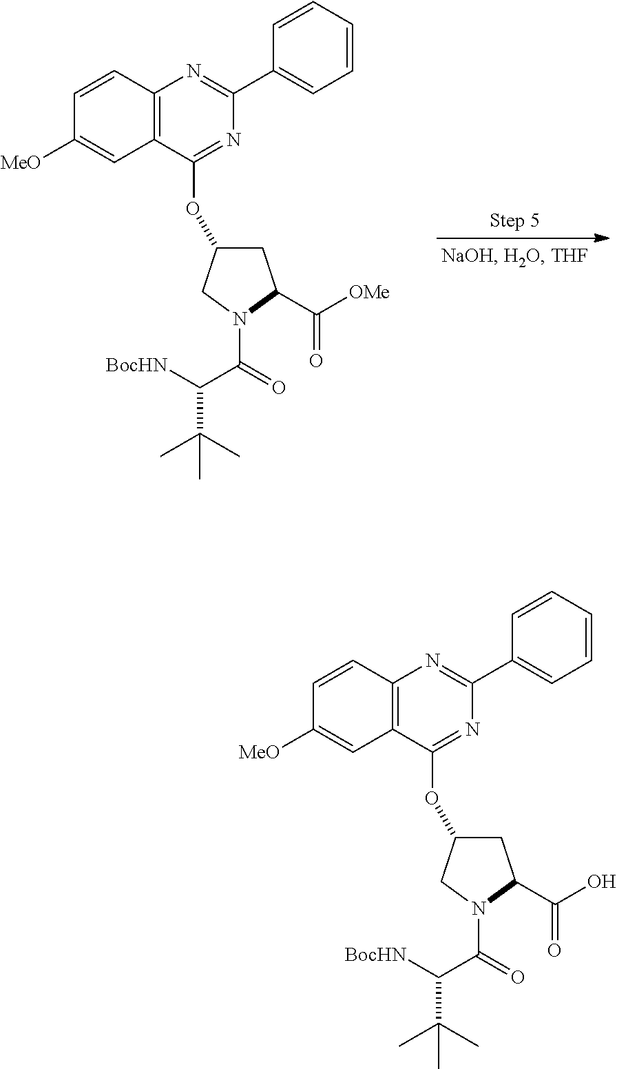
C12=C(C(OC3CC(C([OMe])=O)N(C(=O)C([BocHN])C(C)(C)C)C3)=NC(C3=CC=CC=C3)=N1)C=C([MeO])C=C2.C12=C(C(OC3CC(C(O)=O)N(C(=O)C([BocHN])C(C)(C)C)C3)=NC(C3=CC=CC=C3)=N1)C=C([MeO])C=C2
